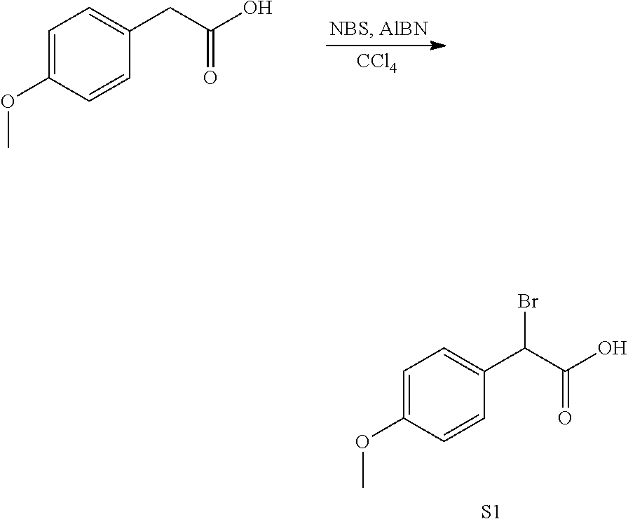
C1=C(OC)C=CC(C(C(O)=O)Br)=C1.[S1].[CCl4].C1=C(OC)C=CC(CC(O)=O)=C1
